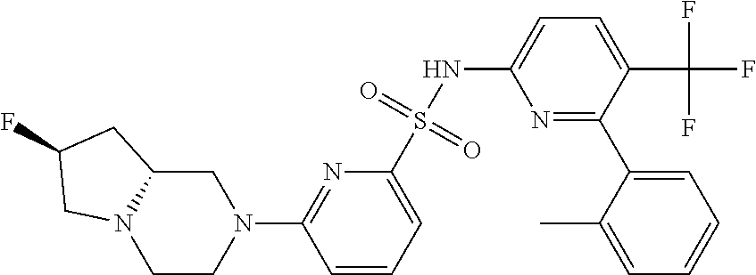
N1=C(C2=CC=CC=C2C)C(C(F)(F)F)=CC=C1NS(C1=CC=CC(N2CC3N(CC2)CC(F)C3)=N1)(=O)=O
